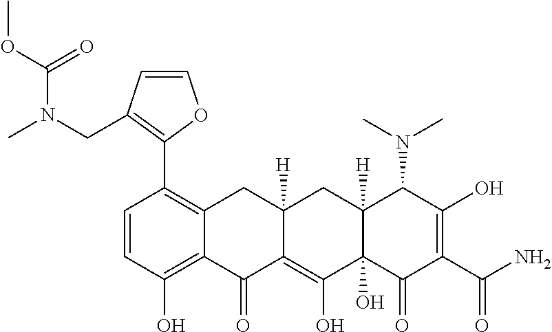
C1=CC(O)=C2C(=C1C1=C(CN(C)C(OC)=O)C=CO1)CC1([H])C(=C(O)C3(O)C([H])(C1)C(N(C)C)C(O)=C(C(=O)N)C3=O)C2=O
